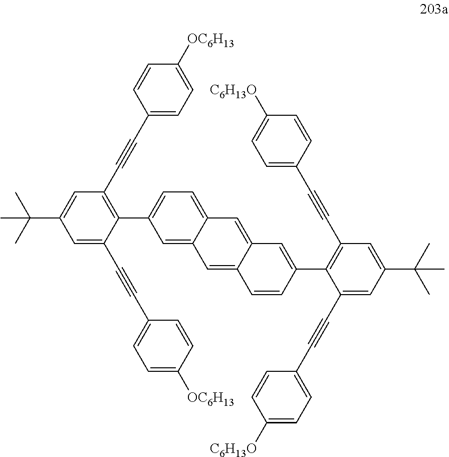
C1=C(C#CC2=CC=C([OC6H13])C=C2)C(C2=CC=C3C(=C2)C=C2C(=C3)C=C(C3=C(C#CC4=CC=C([C6H13O])C=C4)C=C(C(C)(C)C)C=C3C#CC3=CC=C([C6H13O])C=C3)C=C2)=C(C#CC2=CC=C([OC6H13])C=C2)C=C1C(C)(C)C
